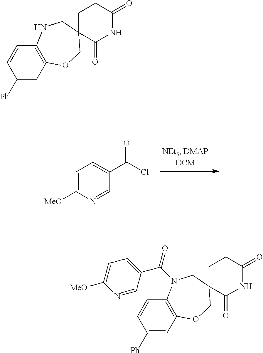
C12=C(C=CC([Ph])=C1)N(C(C1=CC=C([MeO])N=C1)=O)CC1(CO2)C(=O)NC(=O)CC1.C12=C(C=CC([Ph])=C1)NCC1(CO2)C(=O)NC(=O)CC1.C1=C([MeO])N=CC(C(Cl)=O)=C1
